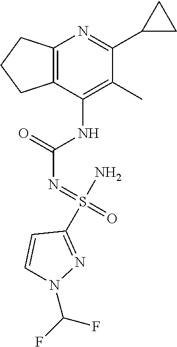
N(C1=C(C)C(C2CC2)=NC2=C1CCC2)C(N=S(=O)(N)C1=NN(C(F)F)C=C1)=O
